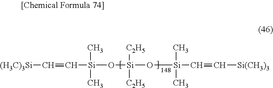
[(H3C)3Si]C=C[Si](O[Si](O[Si](C=C[Si(CH3)3])(C)C)([C2H5])[C2H5])(C)C
